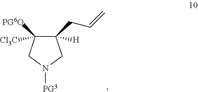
C1([H])(CC=C)C([Cl3C])([PG6O])CN([PG3])C1
